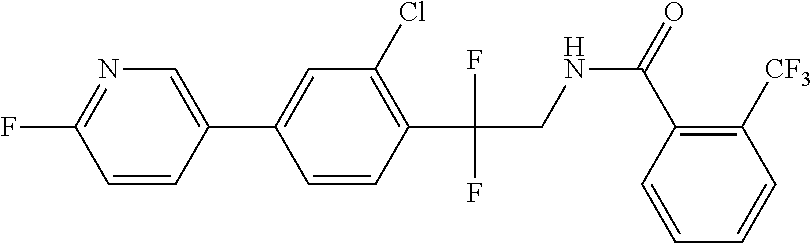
C1=CC(C(F)(F)CNC(=O)C2=C([CF3])C=CC=C2)=C(Cl)C=C1C1=CN=C(F)C=C1
